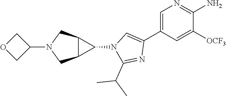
C1=C(C2=CN(C3C4C3CN(C3COC3)C4)C(C(C)C)=N2)C=C([OCF3])C(N)=N1
